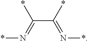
C(C(*)=N*)(=N*)*
